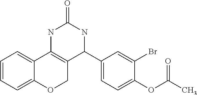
C1=CC=C2C(=C1)C1=C(CO2)C(C2=CC=C(OC(C)=O)C(Br)=C2)NC(=O)N1
